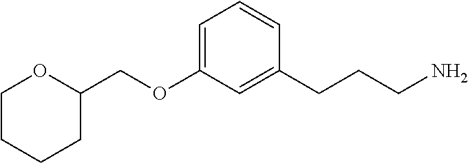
C(OC1=CC=CC(CCCN)=C1)C1OCCCC1
